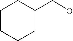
C1CCCC(CO)C1
